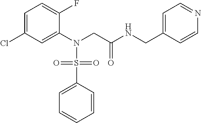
C1=C(Cl)C=C(N(CC(NCC2=CC=NC=C2)=O)S(C2=CC=CC=C2)(=O)=O)C(F)=C1
